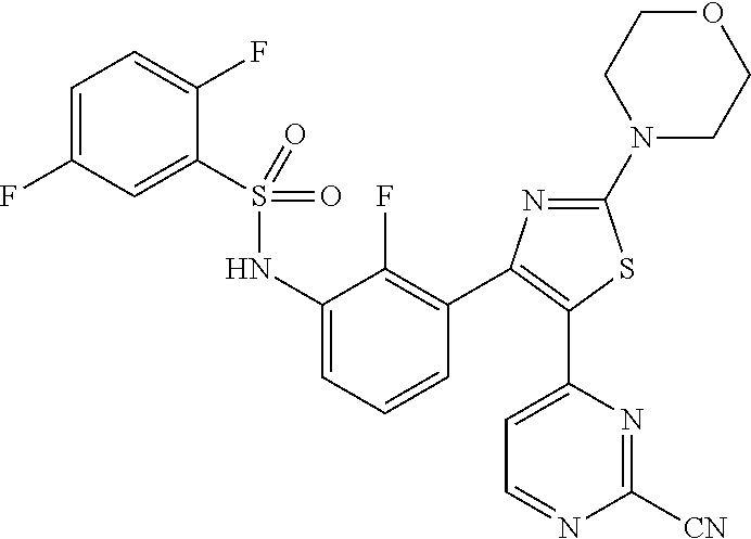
C1(S(=O)(=O)NC2=CC=CC(C3=C(C4=CC=NC([CN])=N4)SC(N4CCOCC4)=N3)=C2F)=CC(F)=CC=C1F
